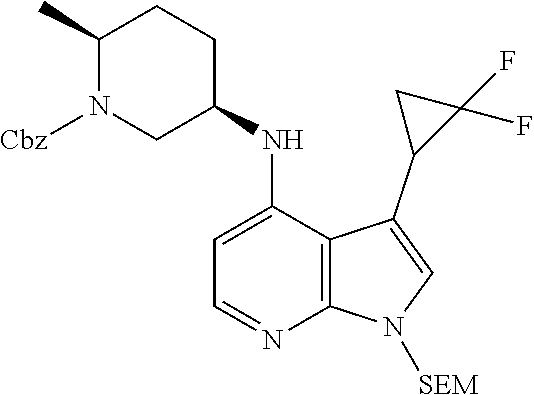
C1=C(NC2CCC(C)N([Cbz])C2)C2=C(N=C1)N([SEM])C=C2C1C(F)(F)C1
